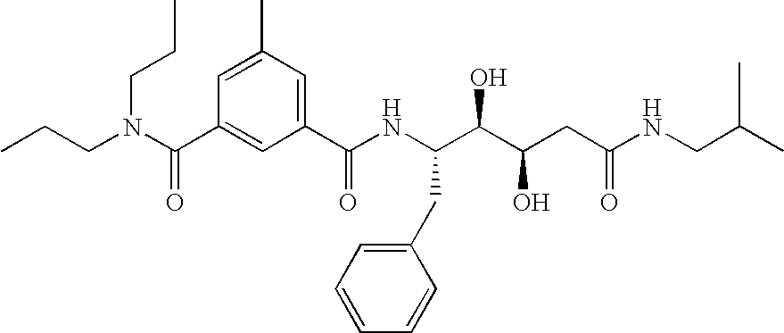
CCCN(C(C1=CC(C(NC(C(C(CC(NCC(C)C)=O)O)O)CC2=CC=CC=C2)=O)=CC(C)=C1)=O)CCC
